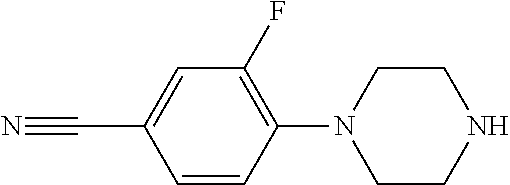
C1=CC(N2CCNCC2)=C(F)C=C1C#N
